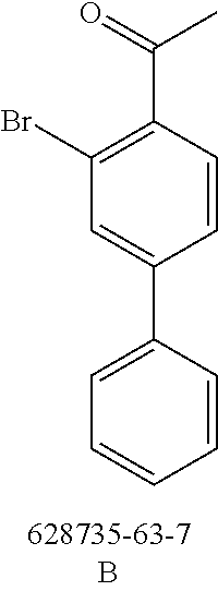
C1(Br)=C(C(=O)C)C=CC(C2=CC=CC=C2)=C1
